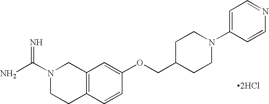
C12=C(C=CC(OCC3CCN(C4=CC=NC=C4)CC3)=C1)CCN(C(N)=N)C2.[2HCl]
